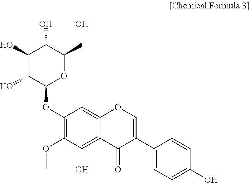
C1(O)C(O)C(OC2=C(OC)C(O)=C3C(=C2)OC=C(C2=CC=C(O)C=C2)C3=O)OC(CO)C1O
